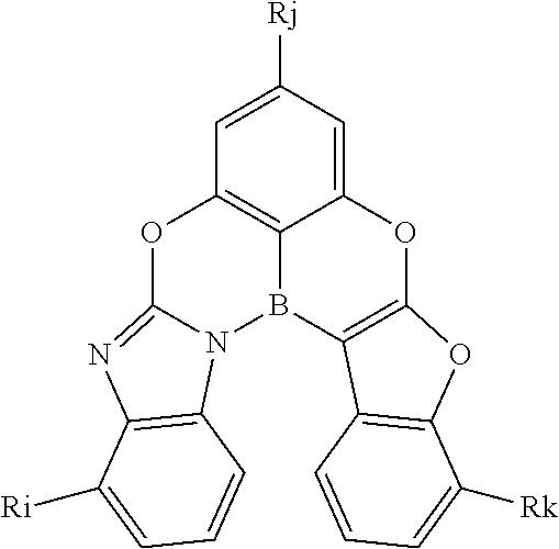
C12=CC([Rj])=CC3=C1B(C1=C(O2)OC2=C1C=CC=C2[Rk])N1C(=NC2=C1C=CC=C2[Ri])O3
